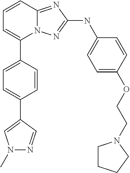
C1=CC2=NC(NC3=CC=C(OCCN4CCCC4)C=C3)=NN2C(C2=CC=C(C3=CN(C)N=C3)C=C2)=C1
